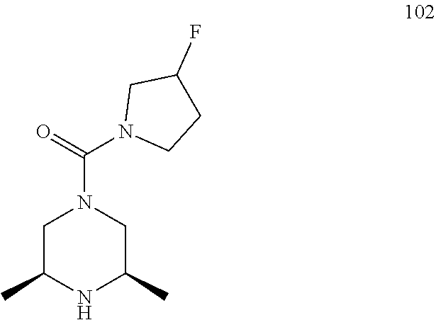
C1C(C)NC(C)CN1C(=O)N1CCC(F)C1
